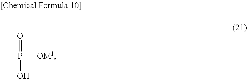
CP([OM1])(=O)O
